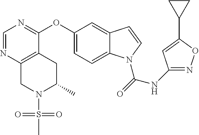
O(C1=CC=C2C(=C1)C=CN2C(NC1=NOC(C2CC2)=C1)=O)C1=NC=NC2=C1CC(C)N(S(C)(=O)=O)C2
